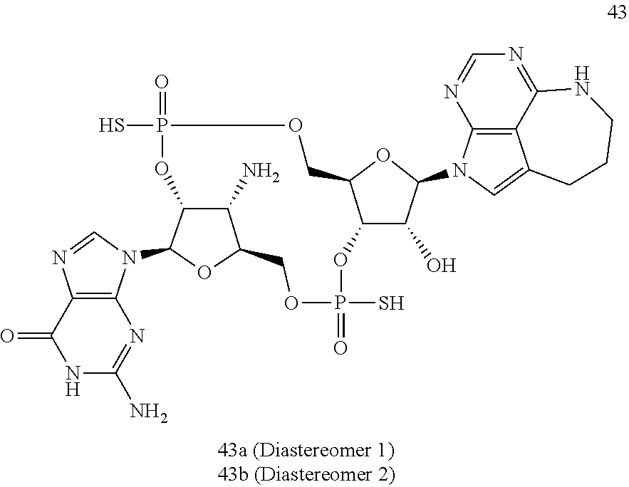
P1(S)(=O)OC2C(COP(=O)(S)OC3C(N)C(OC3N3C4=C(N=C3)C(=O)NC(N)=N4)CO1)OC(N1C3=C4C(=C1)CCCNC4=NC=N3)C2O
